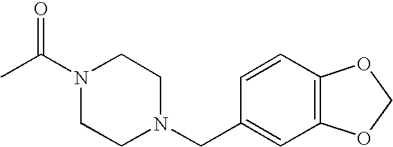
N1(C(=O)C)CCN(CC2=CC3=C(C=C2)OCO3)CC1
